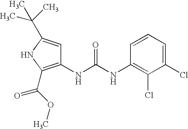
C1(NC(NC2=C(Cl)C(Cl)=CC=C2)=O)=C(C(=O)OC)NC(C(C)(C)C)=C1
